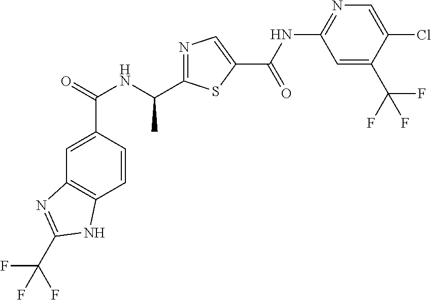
C1=CC(C(=O)NC(C)C2=NC=C(C(NC3=NC=C(Cl)C(C(F)(F)F)=C3)=O)S2)=CC2=C1NC(C(F)(F)F)=N2
